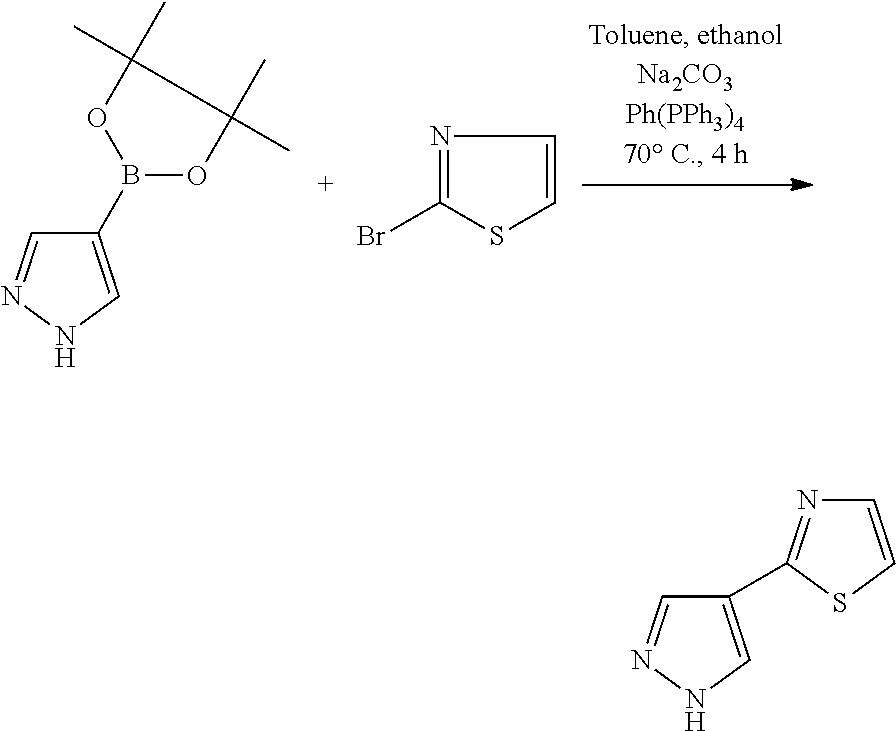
C1(B2OC(C)(C)C(C)(C)O2)=CNN=C1.N1=C(Br)SC=C1.C1(C2=NC=CS2)=CNN=C1
